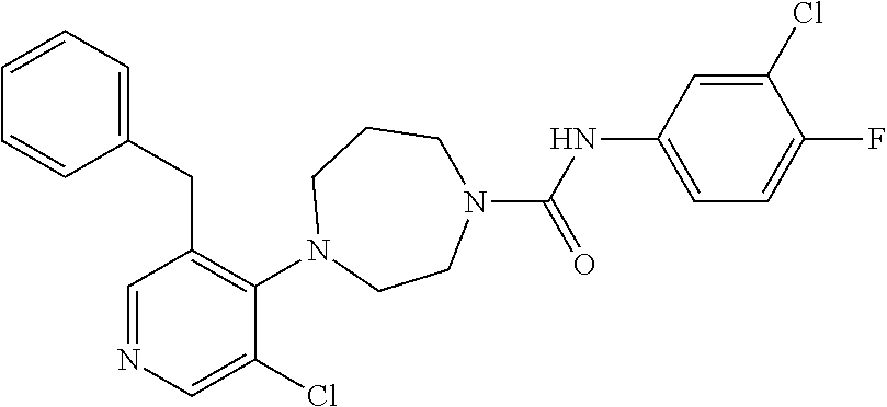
C1=NC=C(Cl)C(N2CCN(C(NC3=CC=C(F)C(Cl)=C3)=O)CCC2)=C1CC1=CC=CC=C1
